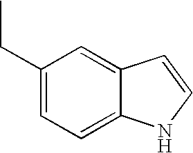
C1(CC)=CC=C2C(=C1)C=CN2
